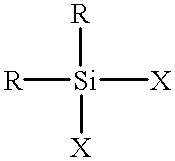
[R][Si]([R])([X])[X]
